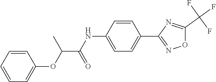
C1=C(NC(C(OC2=CC=CC=C2)C)=O)C=CC(C2=NOC(C(F)(F)F)=N2)=C1
